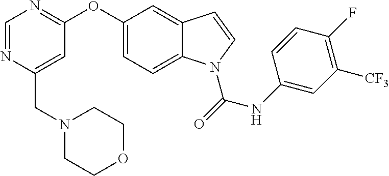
C(C1=CC(OC2=CC=C3C(=C2)C=CN3C(NC2=CC([CF3])=C(F)C=C2)=O)=NC=N1)N1CCOCC1
